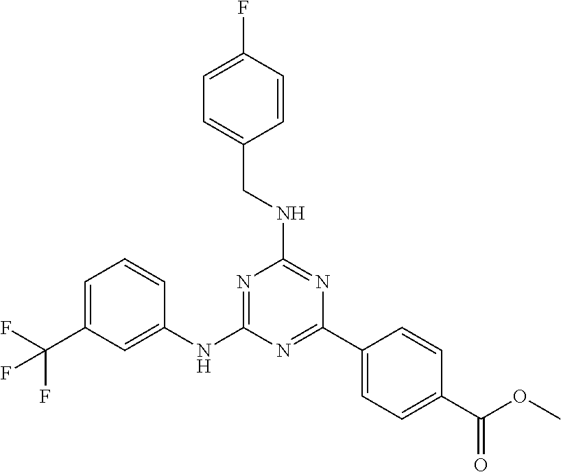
N1=C(NC2=CC(C(F)(F)F)=CC=C2)N=C(C2=CC=C(C(OC)=O)C=C2)N=C1NCC1=CC=C(F)C=C1
